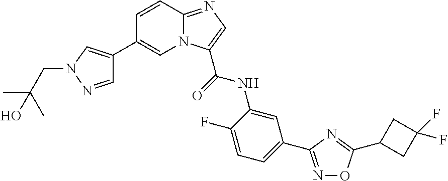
C1=NN(CC(C)(C)O)C=C1C1=CN2C(=NC=C2C(=O)NC2=CC(C3=NOC(C4CC(F)(F)C4)=N3)=CC=C2F)C=C1
